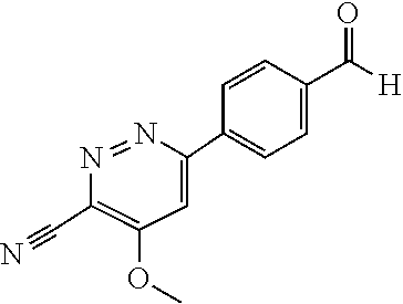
C1(C#N)=C(OC)C=C(C2=CC=C(C([H])=O)C=C2)N=N1
